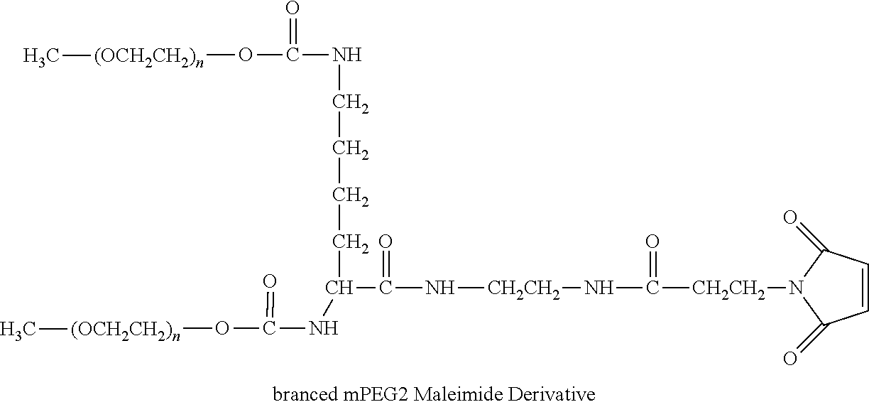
C(N[CH2CH2]NC([CH2CH2]N1C(=O)C=CC1=O)=O)(=O)C(CCCCNC(O[(OCH2CH2)n]C)=O)NC(O[(OCH2CH2)n]C)=O
